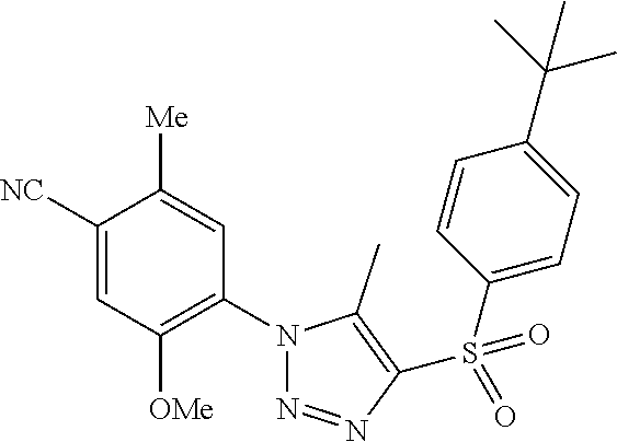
C1([NC])=CC([OMe])=C(N2N=NC(S(C3=CC=C(C(C)(C)C)C=C3)(=O)=O)=C2C)C=C1[Me]
